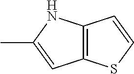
C12=C(SC=C1)C=C(C)N2
